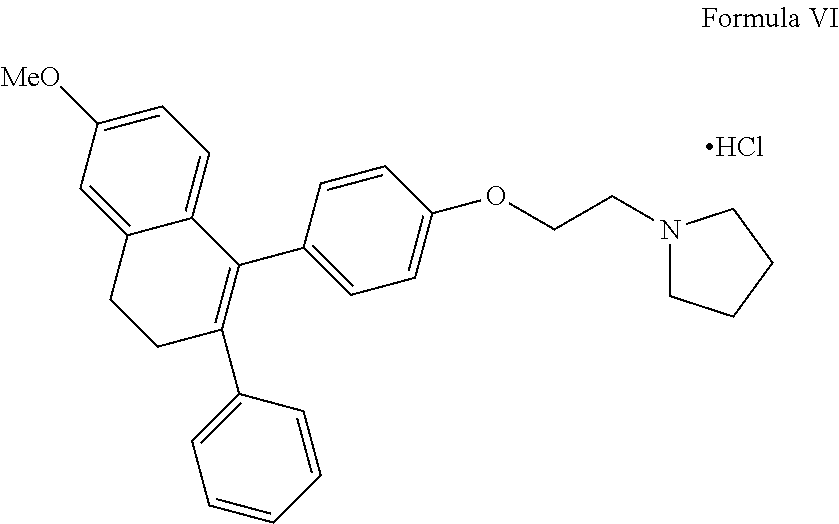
N1(CCOC2=CC=C(C3=C(C4=CC=CC=C4)CCC4=CC([MeO])=CC=C43)C=C2)CCCC1.Cl
